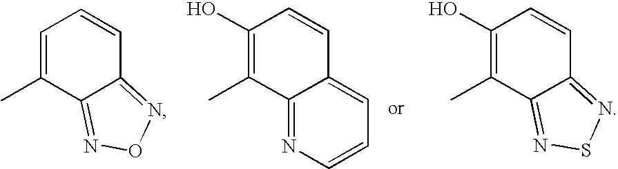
C1=C(C)C2=NON=C2C=C1.C1(O)=C(C)C2=NC=CC=C2C=C1.C1(O)=C(C)C2=NSN=C2C=C1
